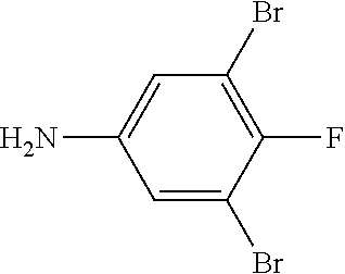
C1(F)=C(Br)C=C(N)C=C1Br
